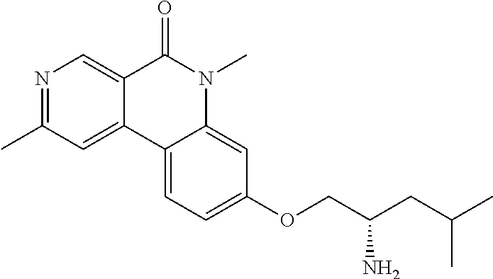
N1=C(C)C=C2C(=C1)C(=O)N(C)C1=CC(OCC(CC(C)C)N)=CC=C21
